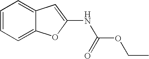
C1=CC=C2C(=C1)C=C(NC(OCC)=O)O2
